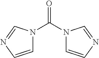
O=C(N1C=CN=C1)N1C=CN=C1
